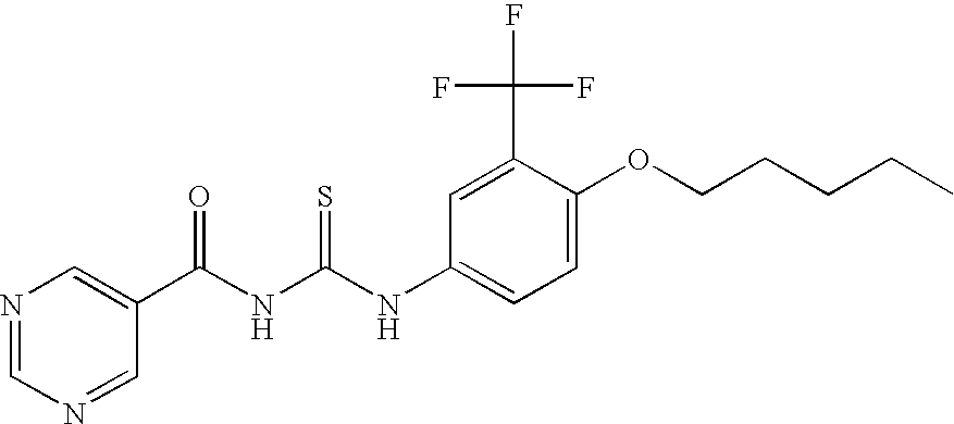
C1(C(NC(NC2=CC=C(OCCCCC)C(C(F)(F)F)=C2)=S)=O)=CN=CN=C1
